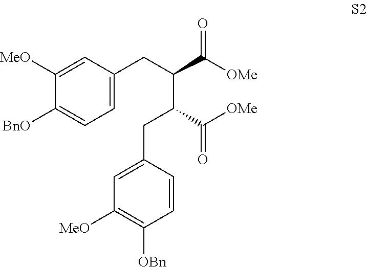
C1([MeO])=CC(CC(C(CC2=CC([MeO])=C([OBn])C=C2)C([OMe])=O)C([OMe])=O)=CC=C1[BnO]
